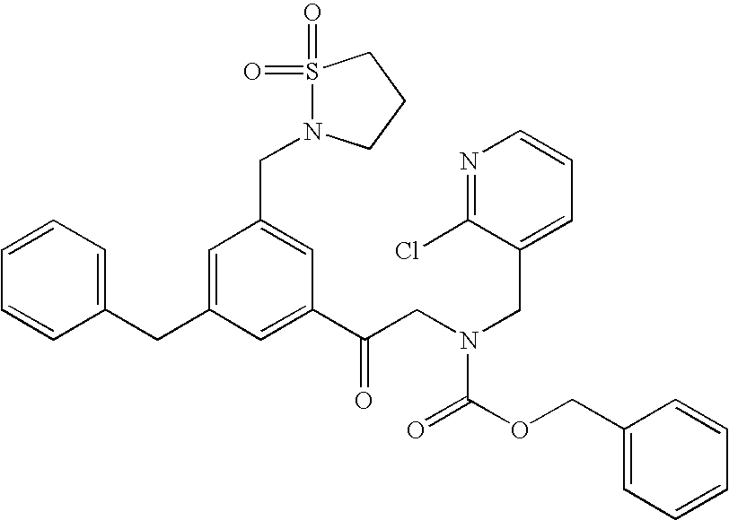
C1=CC=C(CC2=CC(CN3S(=O)(=O)CCC3)=CC(C(CN(CC3=CC=CN=C3Cl)C(OCC3=CC=CC=C3)=O)=O)=C2)C=C1
